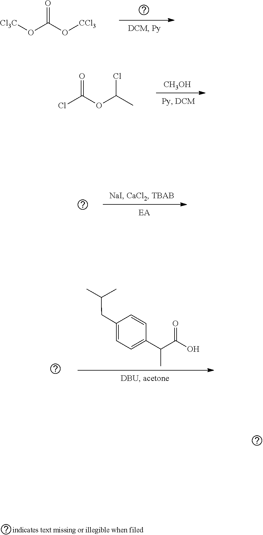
ClC(OC(C)Cl)=O.[CH3OH].C1(C(C(O)=O)C)=CC=C(CC(C)C)C=C1.[Cl3C]OC(O[CCl3])=O
